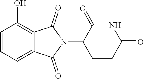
C1(O)=C2C(=CC=C1)C(=O)N(C1CCC(=O)NC1=O)C2=O
